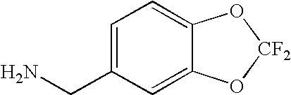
NCC1=CC=C2C(=C1)O[CF2]O2
